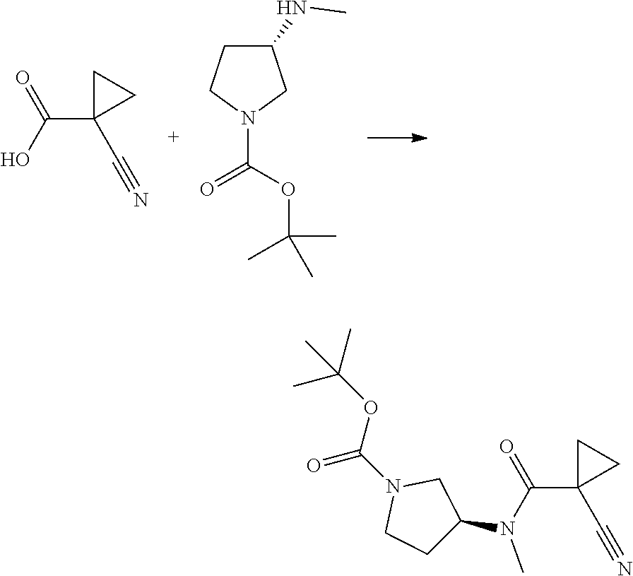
C(C1(C#N)CC1)(O)=O.C1(NC)CCN(C(OC(C)(C)C)=O)C1.C(C1(C#N)CC1)(=O)N(C1CCN(C(OC(C)(C)C)=O)C1)C
